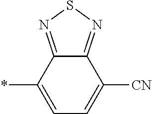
C1(*)=CC=C([CN])C2=NSN=C12
